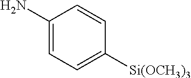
C1(N)=CC=C([Si(OCH3)3])C=C1
